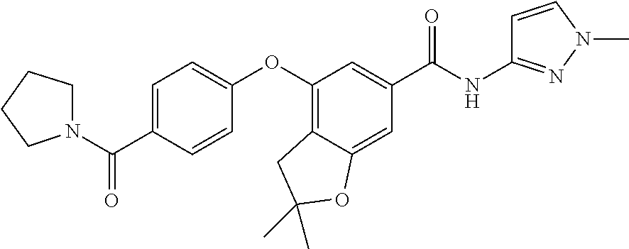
C1=C(C(N2CCCC2)=O)C=CC(OC2=C3C(=CC(C(NC4=NN(C)C=C4)=O)=C2)OC(C)(C)C3)=C1
